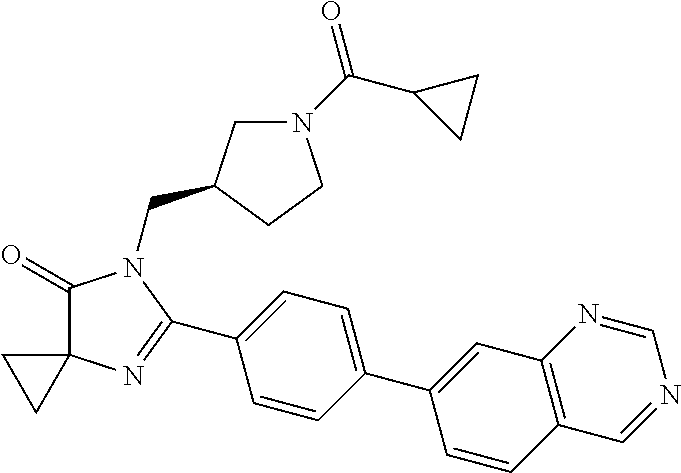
C1(=O)C2(N=C(C3=CC=C(C4=CC5=C(C=C4)C=NC=N5)C=C3)N1CC1CN(C(C3CC3)=O)CC1)CC2
